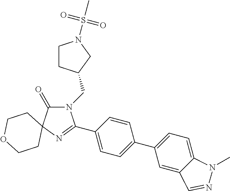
N1(CC2CCN(S(C)(=O)=O)C2)C(=O)C2(N=C1C1=CC=C(C3=CC=C4C(=C3)C=NN4C)C=C1)CCOCC2
